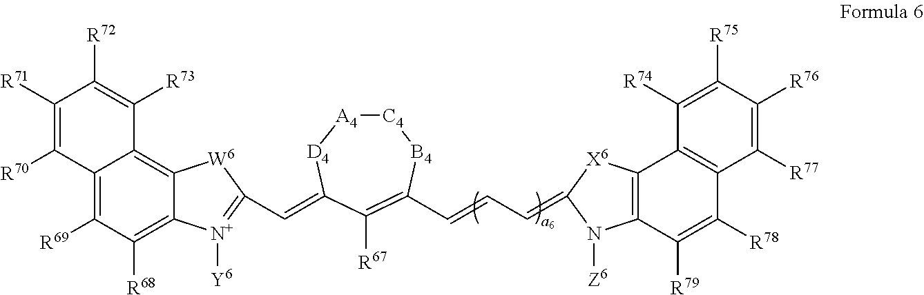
C12=C([R69])C([R68])=C3C(=C1C([R73])=C([R72])C([R71])=C2[R70])[W6]C(C=C1[D4][A4][C4][B4]C(C=CC=C2N([Z6])C4=C(C5=C(C([R78])=C4[R79])C([R77])=C([R76])C([R75])=C5[R74])[X6]2)=C1[R67])=[N+]3[Y6]
